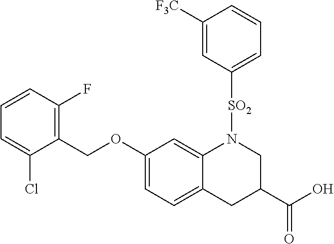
C1(COC2=CC=C3C(=C2)N([SO2]C2=CC=CC([F3C])=C2)CC(C(O)=O)C3)=C(F)C=CC=C1Cl
